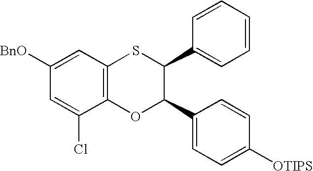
C1([BnO])=CC2=C(C(Cl)=C1)OC(C1=CC=C([OTIPS])C=C1)C(C1=CC=CC=C1)S2
